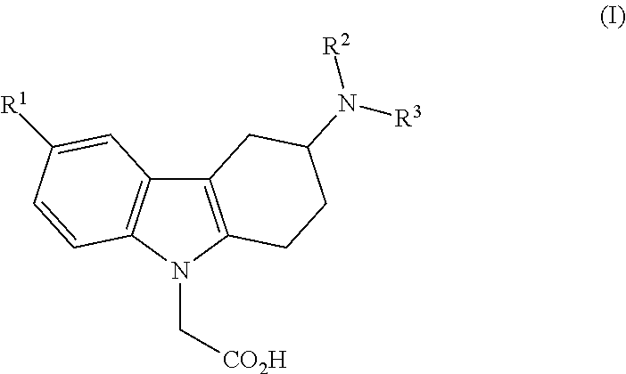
C12=C(N(C[CO2H])C3=C1C=C([R1])C=C3)CCC(N([R2])[R3])C2
